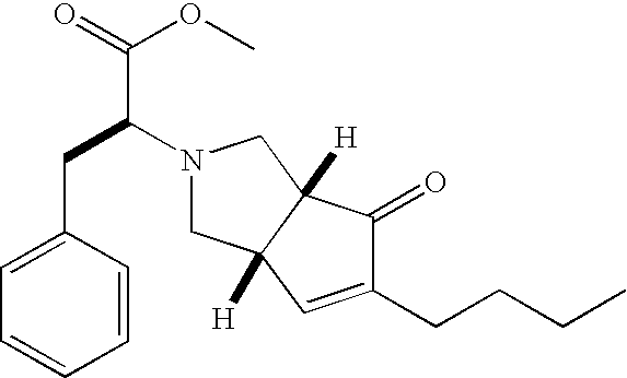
N1(C(CC2=CC=CC=C2)C(=O)OC)CC2([H])C([H])(C1)C(=O)C(CCCC)=C2
